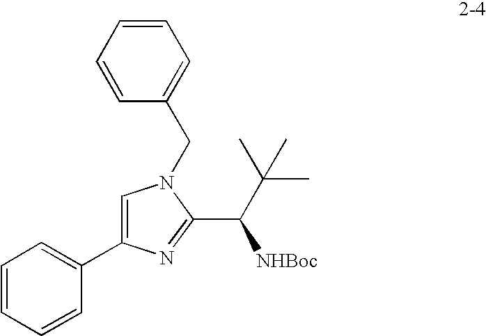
C1=CC=CC(C2=CN(CC3=CC=CC=C3)C(C(C(C)(C)C)[NHBoc])=N2)=C1
